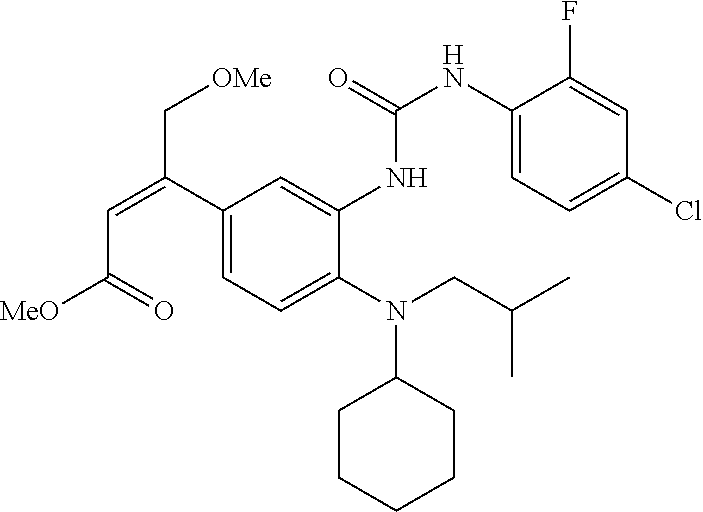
C1(C(=CC([MeO])=O)C[OMe])=CC=C(N(CC(C)C)C2CCCCC2)C(NC(NC2=CC=C(Cl)C=C2F)=O)=C1
